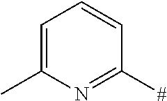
C1=C(C)N=C([#])C=C1
